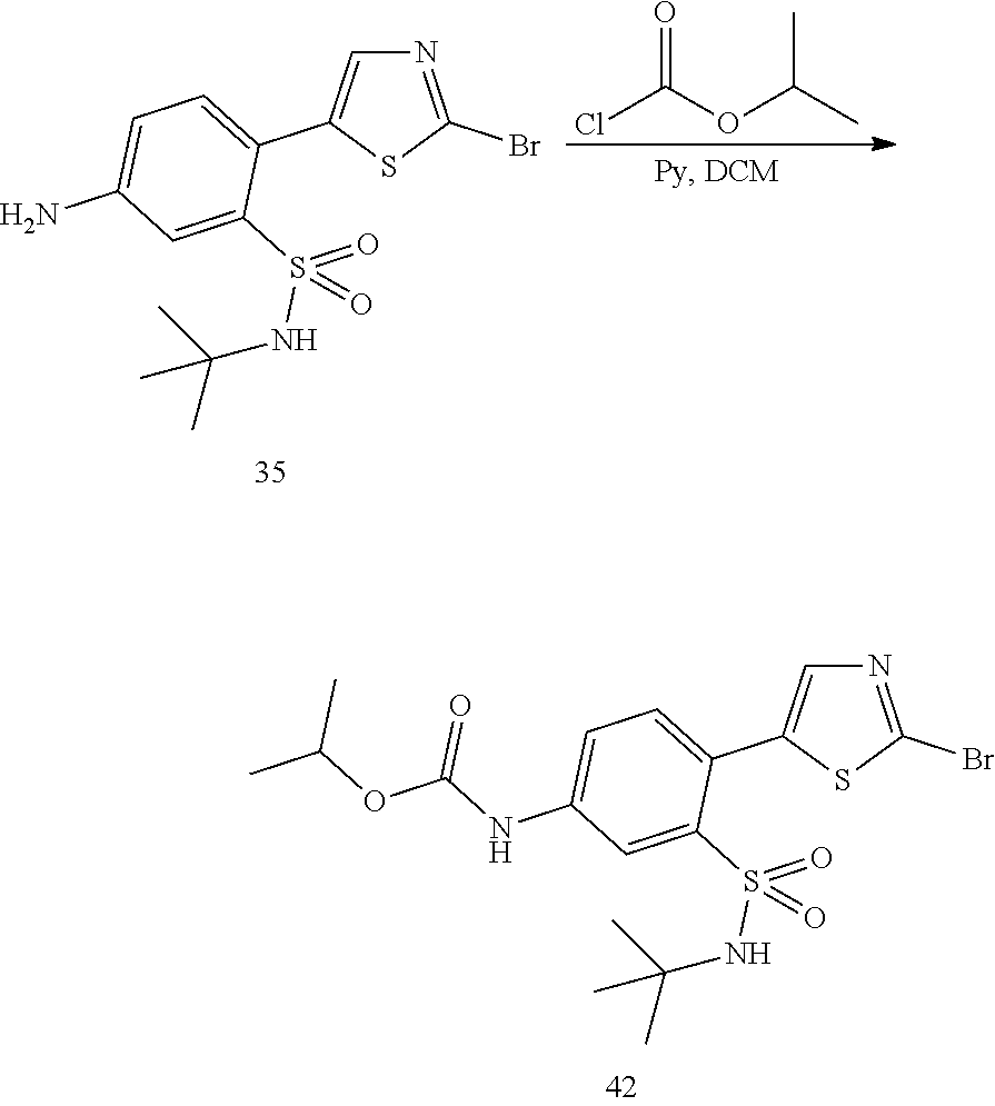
N1=C(Br)SC(C2=CC=C(N)C=C2S(=O)(NC(C)(C)C)=O)=C1.ClC(OC(C)C)=O.N1=C(Br)SC(C2=CC=C(NC(OC(C)C)=O)C=C2S(=O)(NC(C)(C)C)=O)=C1
